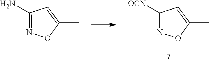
C1([OCN])=NOC(C)=C1.C1(N)=NOC(C)=C1
